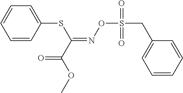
C1=CC(SC(=NOS(CC2=CC=CC=C2)(=O)=O)C(OC)=O)=CC=C1
